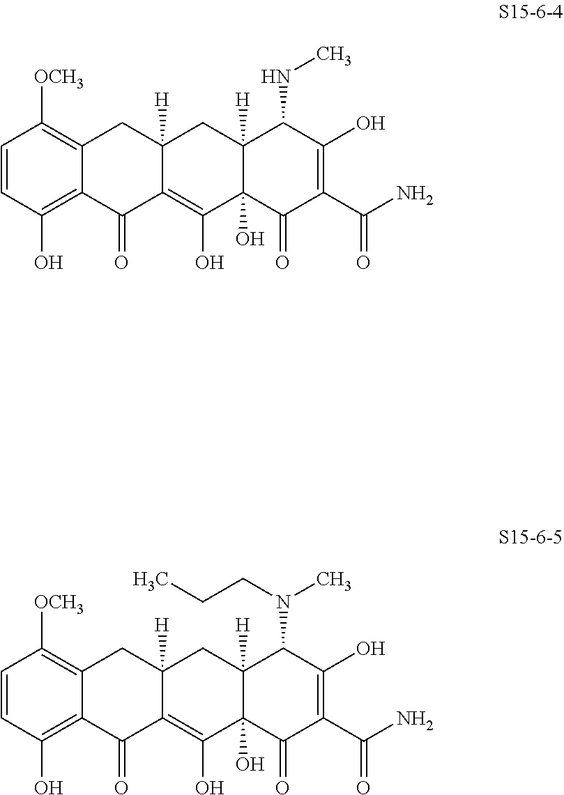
C1=CC(O)=C2C(=C1[OCH3])CC1([H])C(=C(O)C3(O)C([H])(C1)C(NC)C(O)=C(C(N)=O)C3=O)C2=O.C1=CC(O)=C2C(=C1[OCH3])CC1([H])C(=C(O)C3(O)C([H])(C1)C(N(C)CCC)C(O)=C(C(N)=O)C3=O)C2=O
